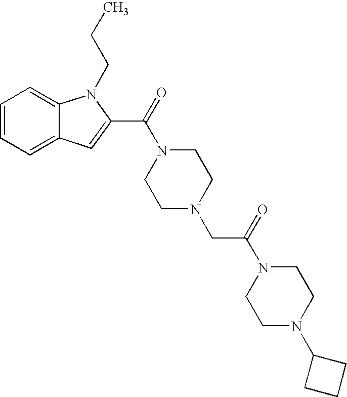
C1=CC=C2C(=C1)N(CCC)C(C(N1CCN(CC(N3CCN(C4CCC4)CC3)=O)CC1)=O)=C2
